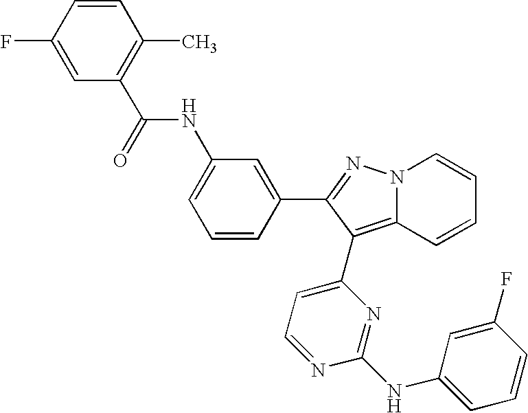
C1(NC(C2=C(C)C=CC(F)=C2)=O)=CC=CC(C2=NN3C(=C2C2=CC=NC(NC4=CC=CC(F)=C4)=N2)C=CC=C3)=C1
